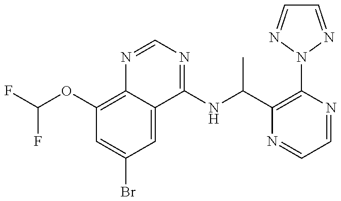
C1(OC(F)F)=C2C(=CC(Br)=C1)C(NC(C1=C(N3N=CC=N3)N=CC=N1)C)=NC=N2
